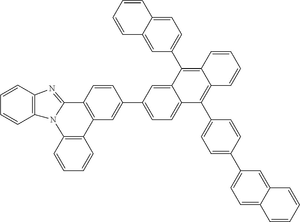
C1=CC2=C(C=C1)N1C(=NC3=C1C=CC=C3)C1=C2C=C(C2=CC=C3C(=C2)C(C2=CC=C4C(=C2)C=CC=C4)=C2C(=C3C3=CC=C(C4=CC=C5C(=C4)C=CC=C5)C=C3)C=CC=C2)C=C1
